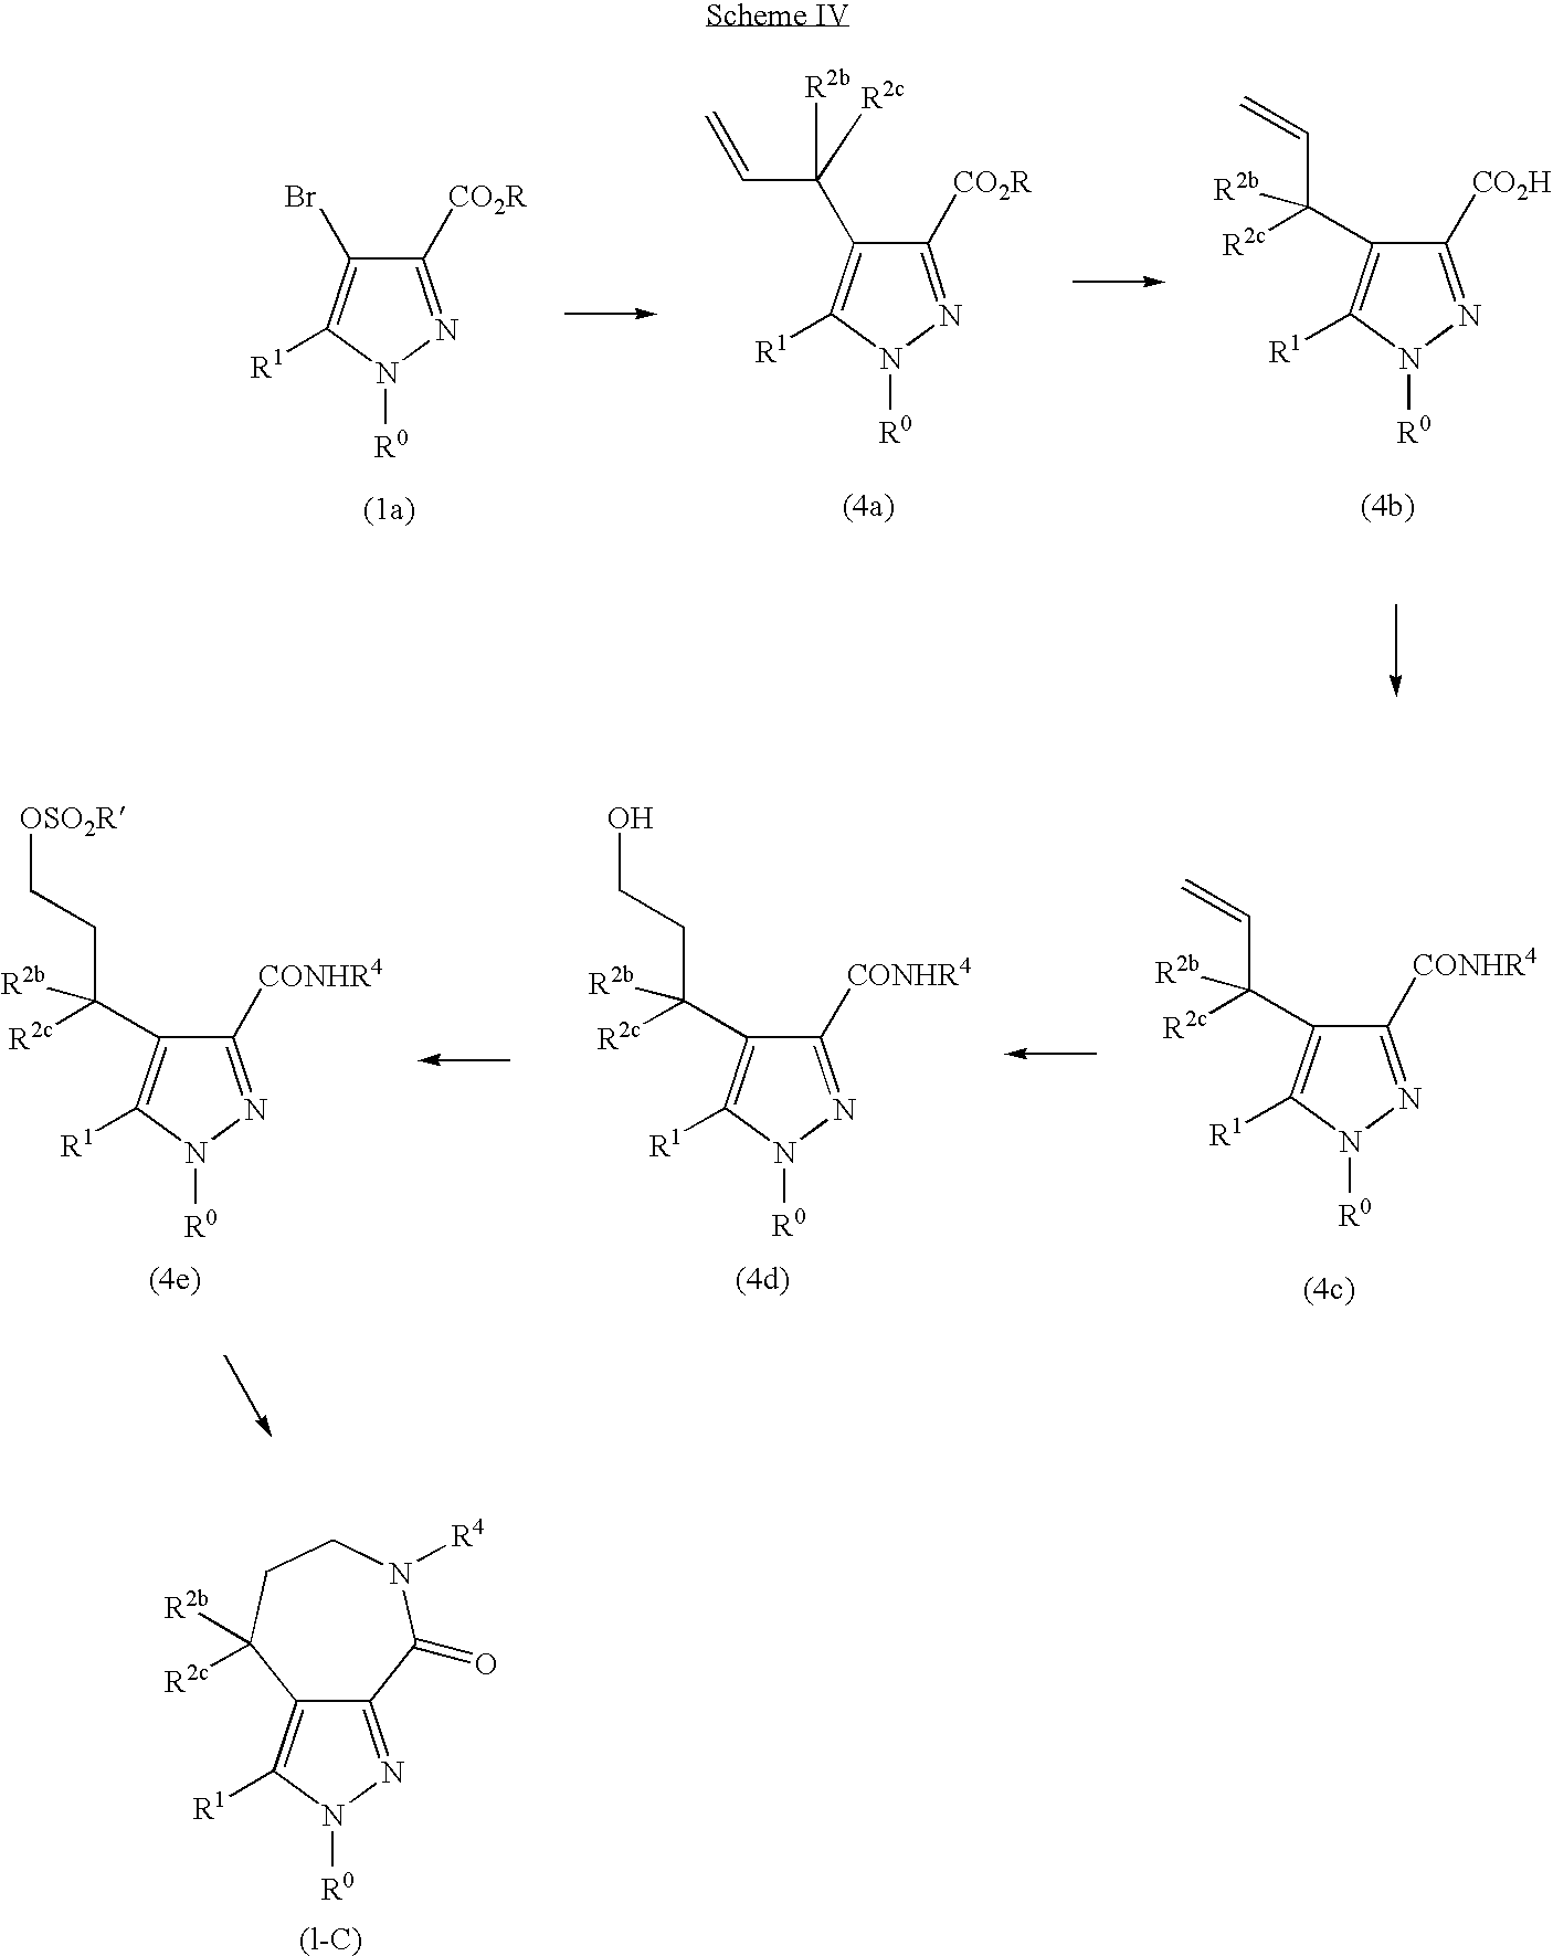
C1([CO2R])=NN([R0])C([R1])=C1Br.C1([CO2R])=NN([R0])C([R1])=C1C([R2b])([R2c])C=C.C1([CO2H])=NN([R0])C([R1])=C1C(C=C)([R2b])[R2c].C1([CONHR4])=NN([R0])C([R1])=C1C(CC[OSO2R])([R2b])[R2c].C1([CONHR4])=NN([R0])C([R1])=C1C(CCO)([R2b])[R2c].C1([CONHR4])=NN([R0])C([R1])=C1C(C=C)([R2b])[R2c].C12=NN([R0])C([R1])=C1C([R2c])([R2b])CCN([R4])C2=O
